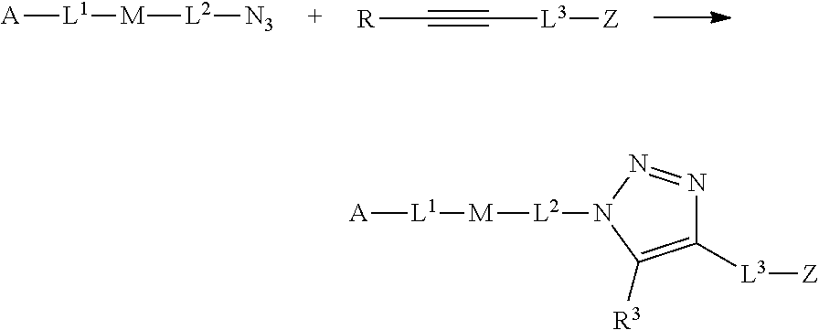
[N3][L2][M][L1][A].C(#C[L3][Z])[R].C1([L3][Z])=C([R3])N([L2][M][L1][A])N=N1
